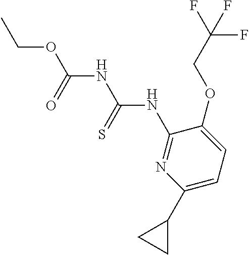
C1(C2CC2)=CC=C(OCC(F)(F)F)C(NC(NC(OCC)=O)=S)=N1
